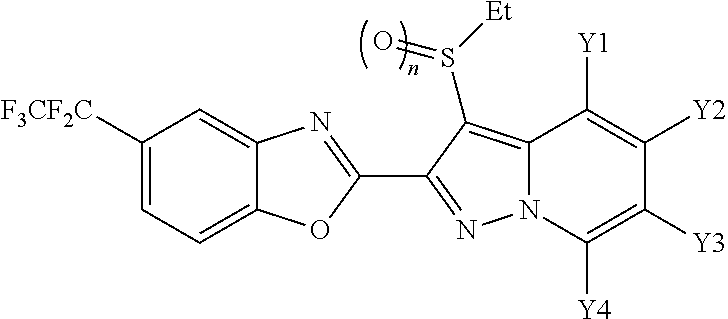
C12=CC=C([F3CF2C])C=C1N=C(C1=NN3C(=C1S([Et])=O)C([Y1])=C([Y2])C([Y3])=C3[Y4])O2
